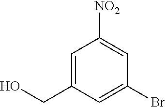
C1=C(CO)C=C(Br)C=C1[NO2]
